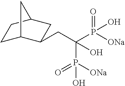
C(C(P([ONa])(=O)O)(P([ONa])(=O)O)O)C1C2CCC(C1)C2
